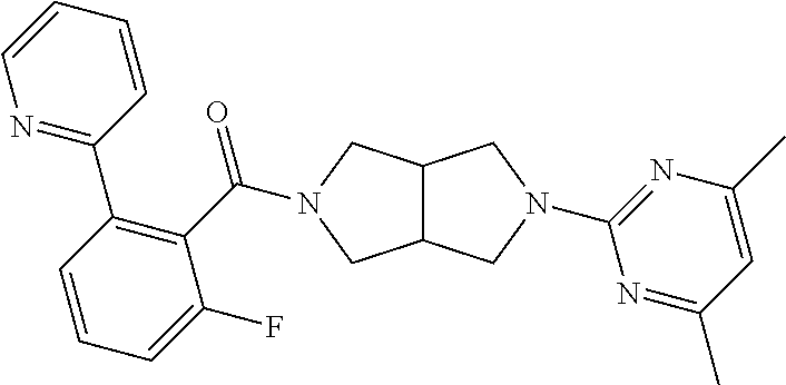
C12C(CN(C(C3=C(C4=NC=CC=C4)C=CC=C3F)=O)C1)CN(C1=NC(C)=CC(C)=N1)C2
